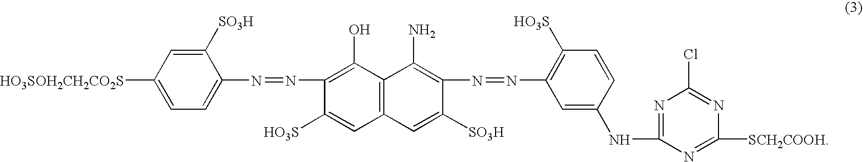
C1([SO3H])=CC([HO3SOH2CH2CO2S])=CC=C1N=NC1=C(O)C2=C(C=C1[HO3S])C=C([SO3H])C(N=NC1=C([HO3S])C=CC(NC3=NC(Cl)=NC([SCH2COOH])=N3)=C1)=C2N
